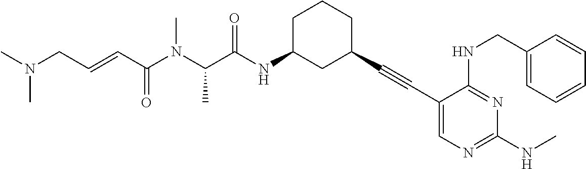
CN(CC=CC(N(C(C(NC1CC(C#CC2=CN=C(NC)N=C2NCC2=CC=CC=C2)CCC1)=O)C)C)=O)C
